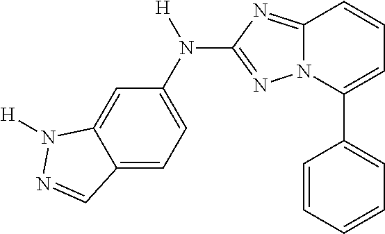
C12=CC=C(N(C3=NN4C(=N3)C=CC=C4C3=CC=CC=C3)[H])C=C1N([H])N=C2
